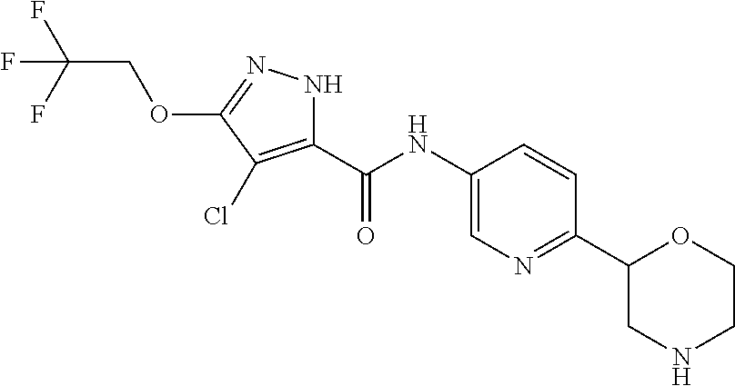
C(NC1=CN=C(C2CNCCO2)C=C1)(C1=C(Cl)C(OCC(F)(F)F)=NN1)=O
